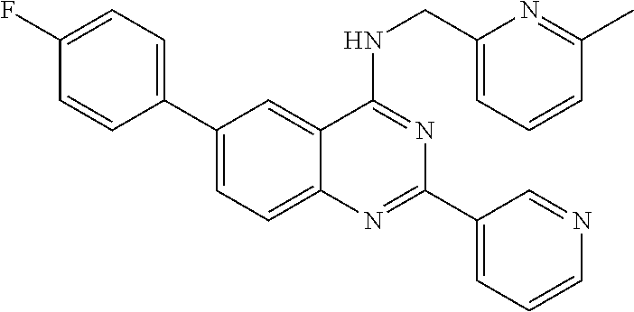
C1=C(C2=CC=C(F)C=C2)C=C2C(=C1)N=C(C1=CC=CN=C1)N=C2NCC1=CC=CC(C)=N1
